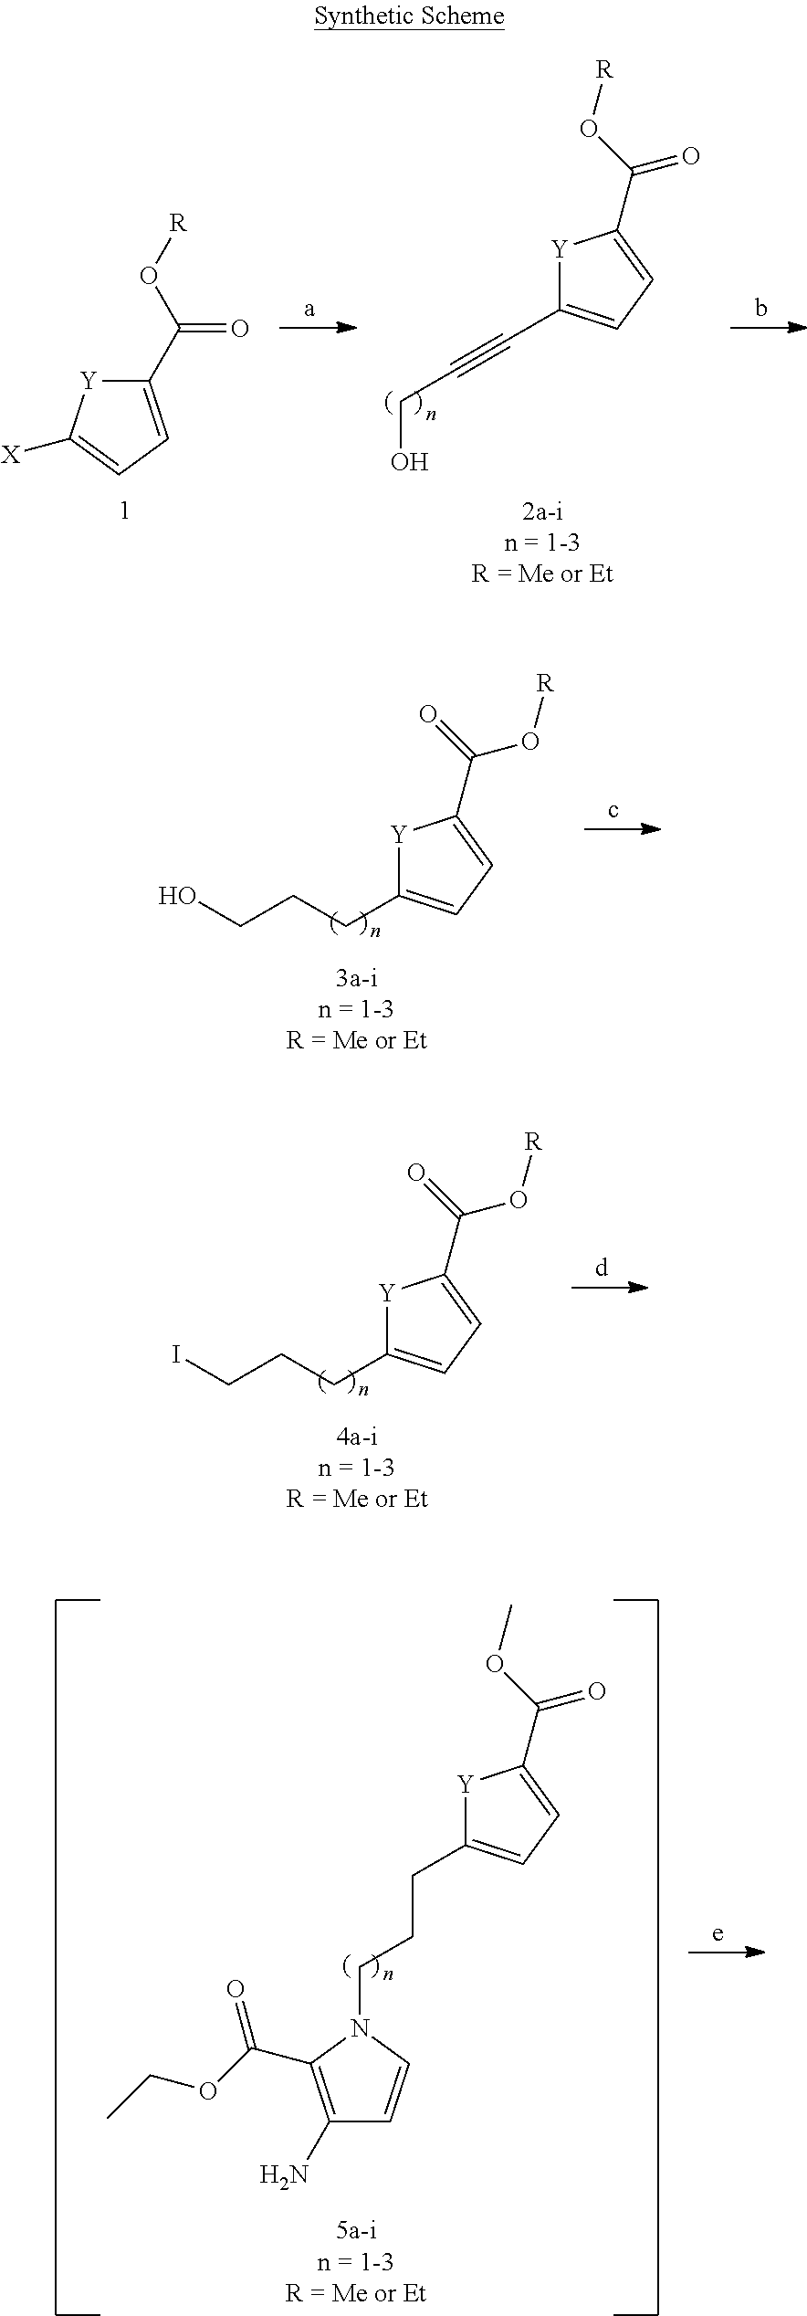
C1(C(=O)O[R])=CC=C([X])[Y]1.[Y]1C(C#CCO)=CC=C1C(=O)O[R].[Y]1C(CCCO)=CC=C1C(O[R])=O.[Y]1C(CCCI)=CC=C1C(O[R])=O.[Y]1C(CCCN2C=CC(N)=C2C(OCC)=O)=CC=C1C(=O)OC
